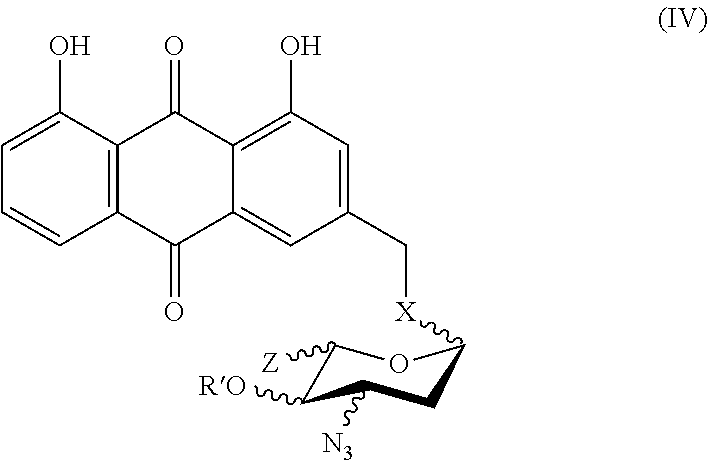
[X](C1CC([N3])C([RO])C([Z])O1)CC1=CC(O)=C2C(=C1)C(=O)C1=C(C2=O)C(O)=CC=C1
